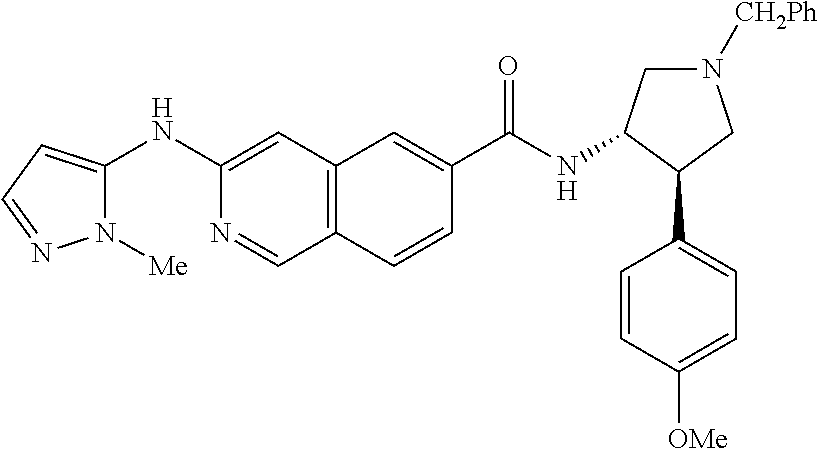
C12=C(C=C(NC3=CC=NN3[Me])N=C1)C=C(C(NC1CN([CH2Ph])CC1C1=CC=C([OMe])C=C1)=O)C=C2
